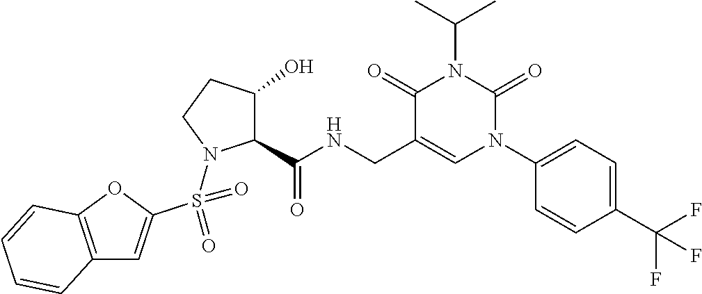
C12=C(OC(S(=O)(=O)N3C(C(NCC4=CN(C5=CC=C(C(F)(F)F)C=C5)C(=O)N(C(C)C)C4=O)=O)C(O)CC3)=C1)C=CC=C2
